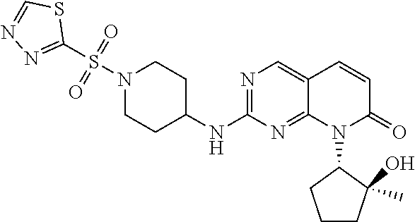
N1(S(C2=NN=CS2)(=O)=O)CCC(NC2=NC=C3C(=N2)N(C2CCCC2(C)O)C(=O)C=C3)CC1
